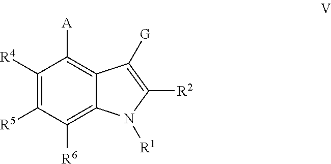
C1([R4])=C([R5])C([R6])=C2C(=C1[A])C([G])=C([R2])N2[R1]
